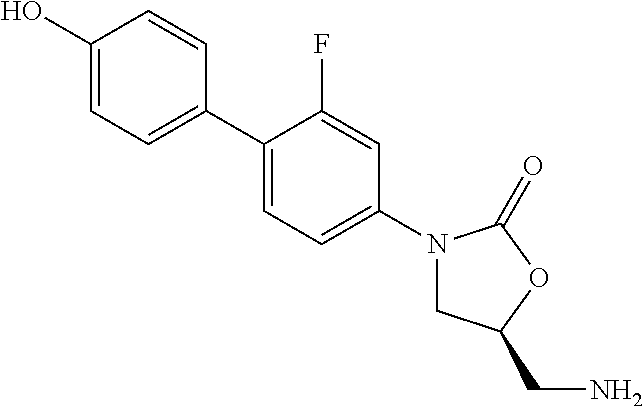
C1(O)=CC=C(C2=CC=C(N3CC(CN)OC3=O)C=C2F)C=C1
